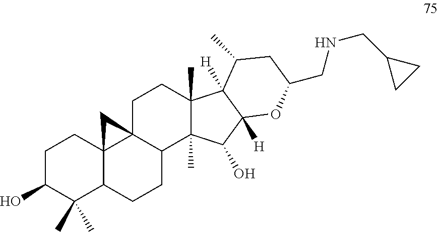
C1C(O)C(C)(C)C2C3(C1)C1(C(CC2)C2(C)C(C)(CC1)C1([H])C([H])(C2O)OC(CNCC2CC2)CC1C)C3
